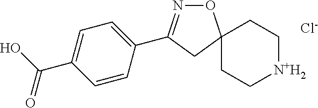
C1=CC(C2=NOC3(C2)CC[N+H2]CC3)=CC=C1C(O)=O.[Cl-]
